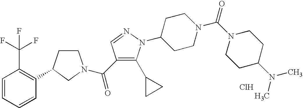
Cl.C1CC(C2=C(C(F)(F)F)C=CC=C2)CN1C(=O)C1=C(C2CC2)N(C2CCN(C(N3CCC(N(C)C)CC3)=O)CC2)N=C1
